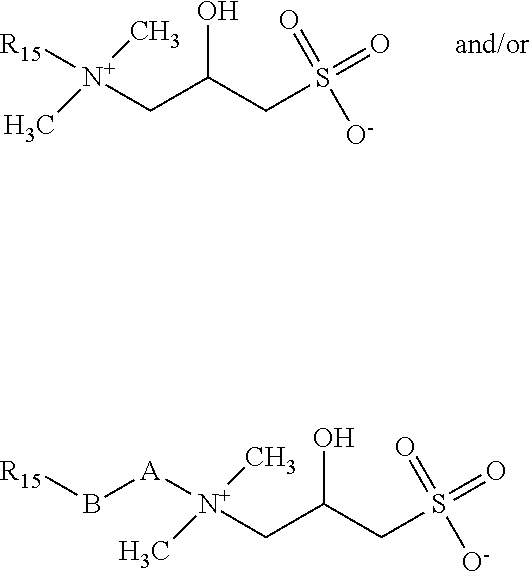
[N+](CC(CS(=O)([O-])=O)O)(C)(C)[R15].[N+](CC(CS(=O)([O-])=O)O)(C)(C)[A]B[R15]
